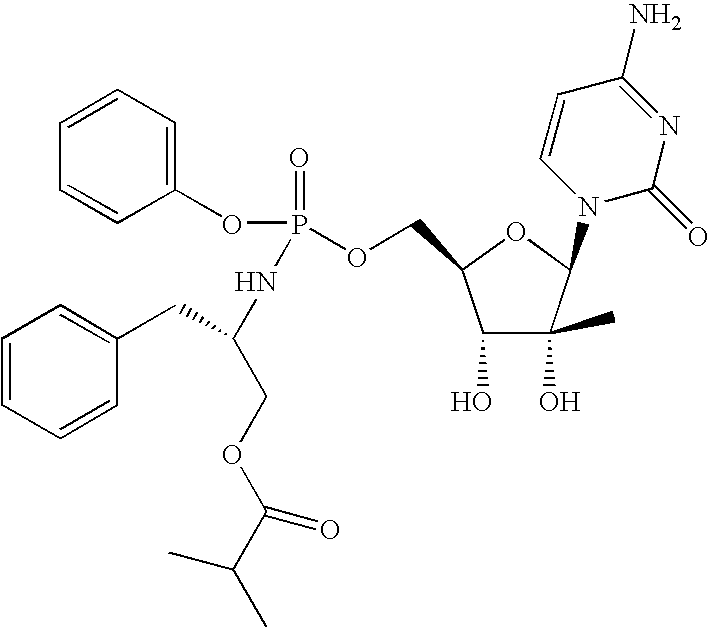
C1=CC=C(OP(=O)(OCC2C(O)C(O)(C)C(N3C(=O)N=C(N)C=C3)O2)NC(CC2=CC=CC=C2)COC(=O)C(C)C)C=C1
